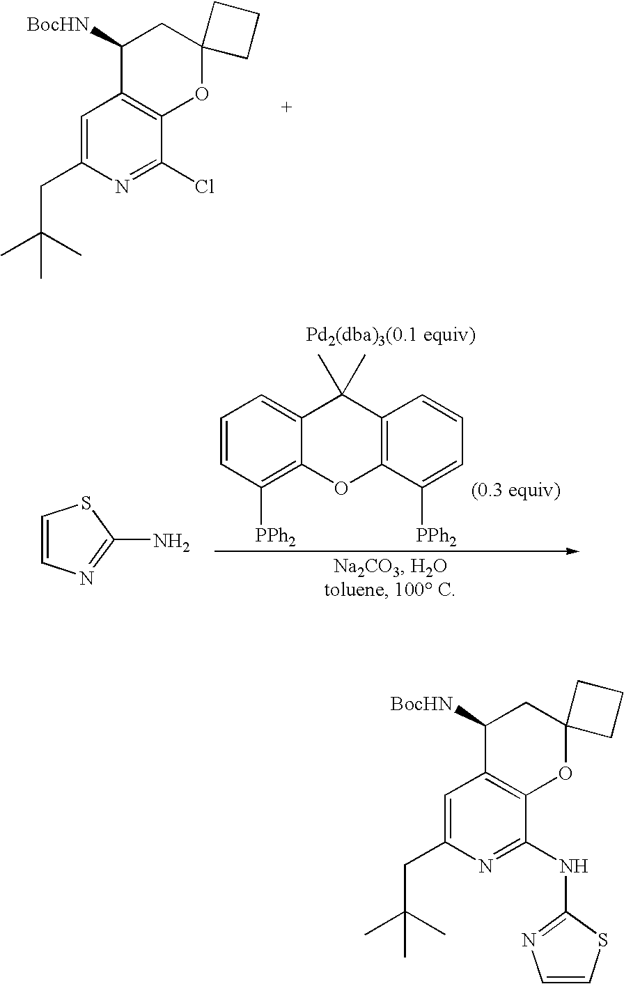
C1=C(CC(C)(C)C)N=C(Cl)C2=C1C([BocHN])CC1(O2)CCC1.C1=CC([PPh2])=C2C(=C1)C(C)(C)C1=C(O2)C([PPh2])=CC=C1.C1=CN=C(N)S1.C1=C(CC(C)(C)C)N=C(NC2=NC=CS2)C2=C1C([BocHN])CC1(O2)CCC1
